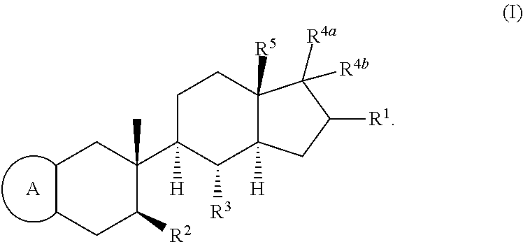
C1CCC([R2])C(C2([H])C([R3])C3([H])C([R5])(CC2)C([R4b])([R4a])C([R1])C3)(C)C1.[A]
